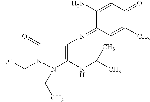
C1(=O)N(CC)N(CC)C(NC(C)C)=C1N=C1C=C(C)C(=O)C=C1N
